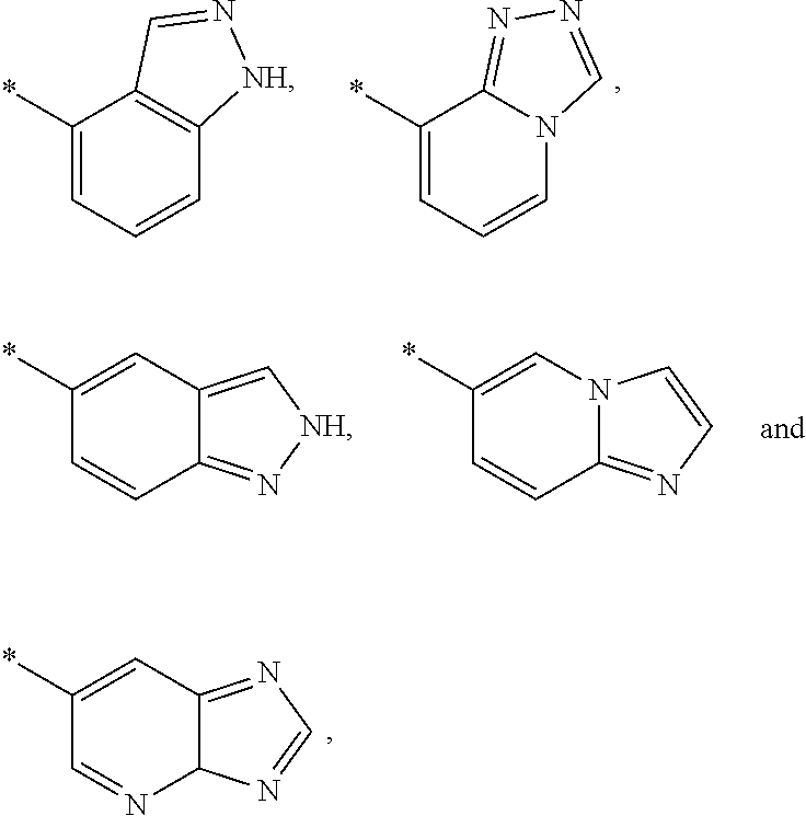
C1(*)=CC=CC2=C1C=N[NH]2.C1(*)=CC=CN2C1=NN=C2.C1(*)=CC2=C[NH]N=C2C=C1.C1(*)=CN2C(=NC=C2)C=C1.C1(*)=CC2=NC=NC2N=C1
